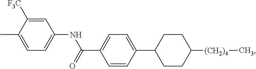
C1=CC(C2CCC([(CH2)4]C)CC2)=CC=C1C(=O)NC1=CC=C(C)C([F3C])=C1
